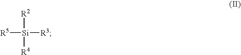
[R5][Si]([R4])([R2])[R3]
